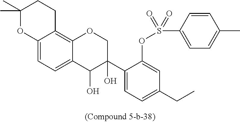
C1(C2(O)COC3=C4C(=CC=C3C2O)OC(C)(C)CC4)=CC=C(CC)C=C1OS(C1=CC=C(C)C=C1)(=O)=O
